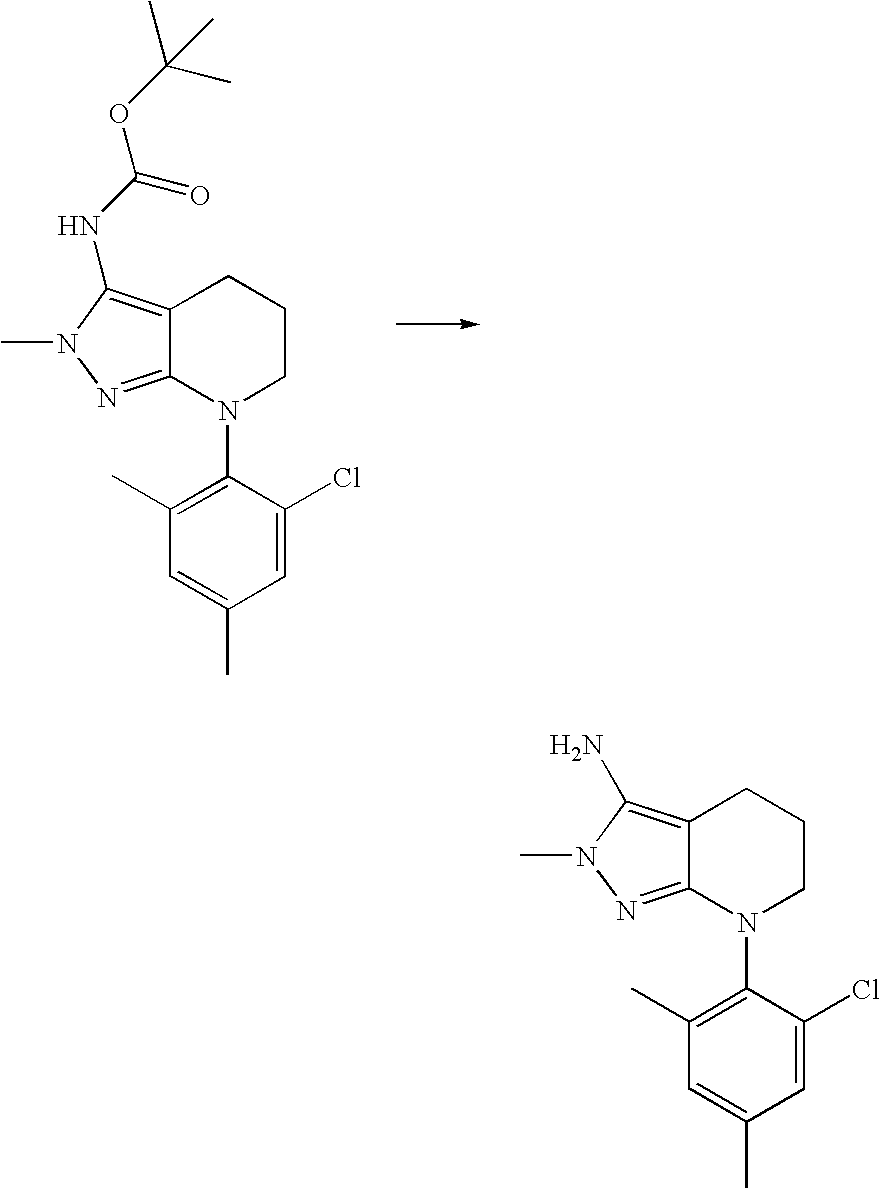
C12=C(NC(OC(C)(C)C)=O)N(C)N=C1N(C1=C(C)C=C(C)C=C1Cl)CCC2.C12=C(N)N(C)N=C1N(C1=C(C)C=C(C)C=C1Cl)CCC2
